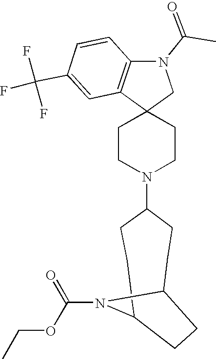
C1CN(C2CCC3N(C(OCC)=O)C(CC2)CC3)CCC12CN(C(=O)C)C1=C2C=C(C(F)(F)F)C=C1
